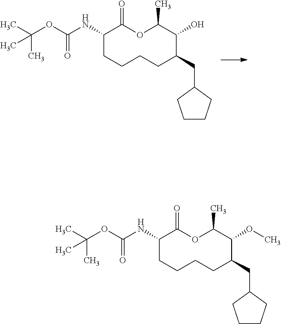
C1(NC(OC(C)(C)C)=O)CCCCC(CC2CCCC2)C(O)C(C)OC1=O.C1(NC(OC(C)(C)C)=O)CCCCC(CC2CCCC2)C(OC)C(C)OC1=O
